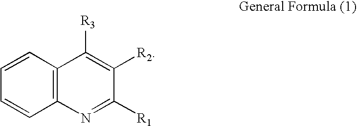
C12=C(C=CC=C1)C([R3])=C([R2])C([R1])=N2
